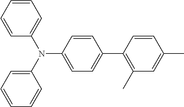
C1=CC=CC(N(C2=CC=CC=C2)C2=CC=C(C3=C(C)C=C(C)C=C3)C=C2)=C1
